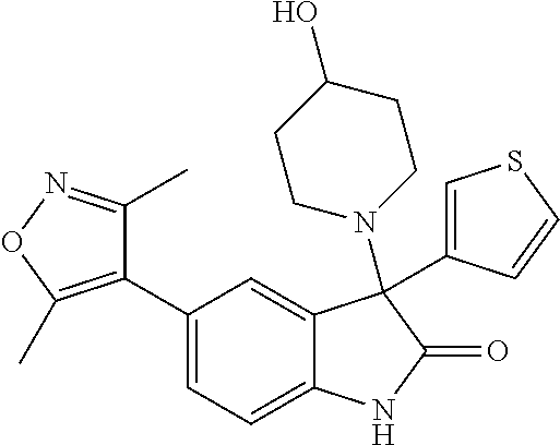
C1(C2=CC=C3C(=C2)C(N2CCC(O)CC2)(C2=CSC=C2)C(=O)N3)=C(C)ON=C1C
